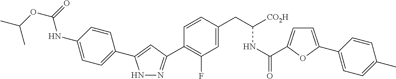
N1N=C(C2=C(F)C=C(CC(NC(=O)C3=CC=C(C4=CC=C(C)C=C4)O3)[CO2H])C=C2)C=C1C1=CC=C(NC(=O)OC(C)C)C=C1
